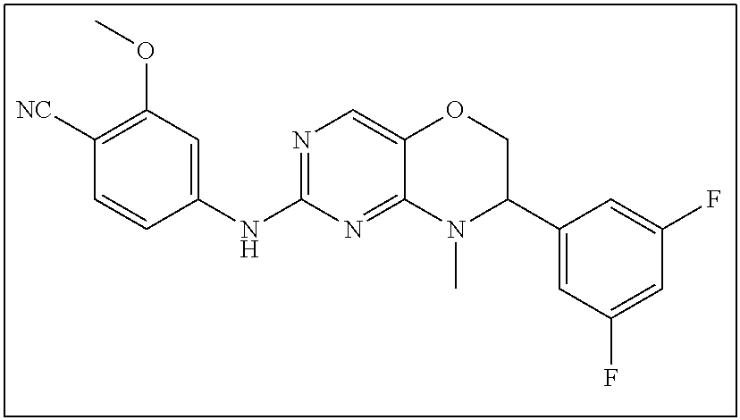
C1([NC])=C(OC)C=C(NC2=NC=C3C(=N2)N(C)C(C2=CC(F)=CC(F)=C2)CO3)C=C1
